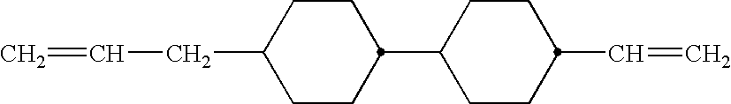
C1CC(C2CCC(C=C)CC2)CCC1CC=C
